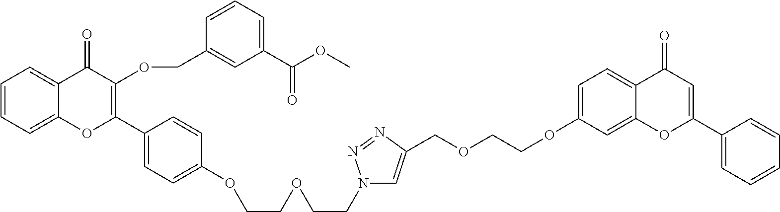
C1=CC=C2C(=C1)C(=O)C(OCC1=CC(C(OC)=O)=CC=C1)=C(C1=CC=C(OCCOCCN3C=C(COCCOC4=CC=C5C(=C4)OC(C4=CC=CC=C4)=CC5=O)N=N3)C=C1)O2
